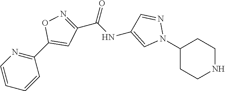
C1(N2N=CC(NC(C3=NOC(C4=NC=CC=C4)=C3)=O)=C2)CCNCC1
